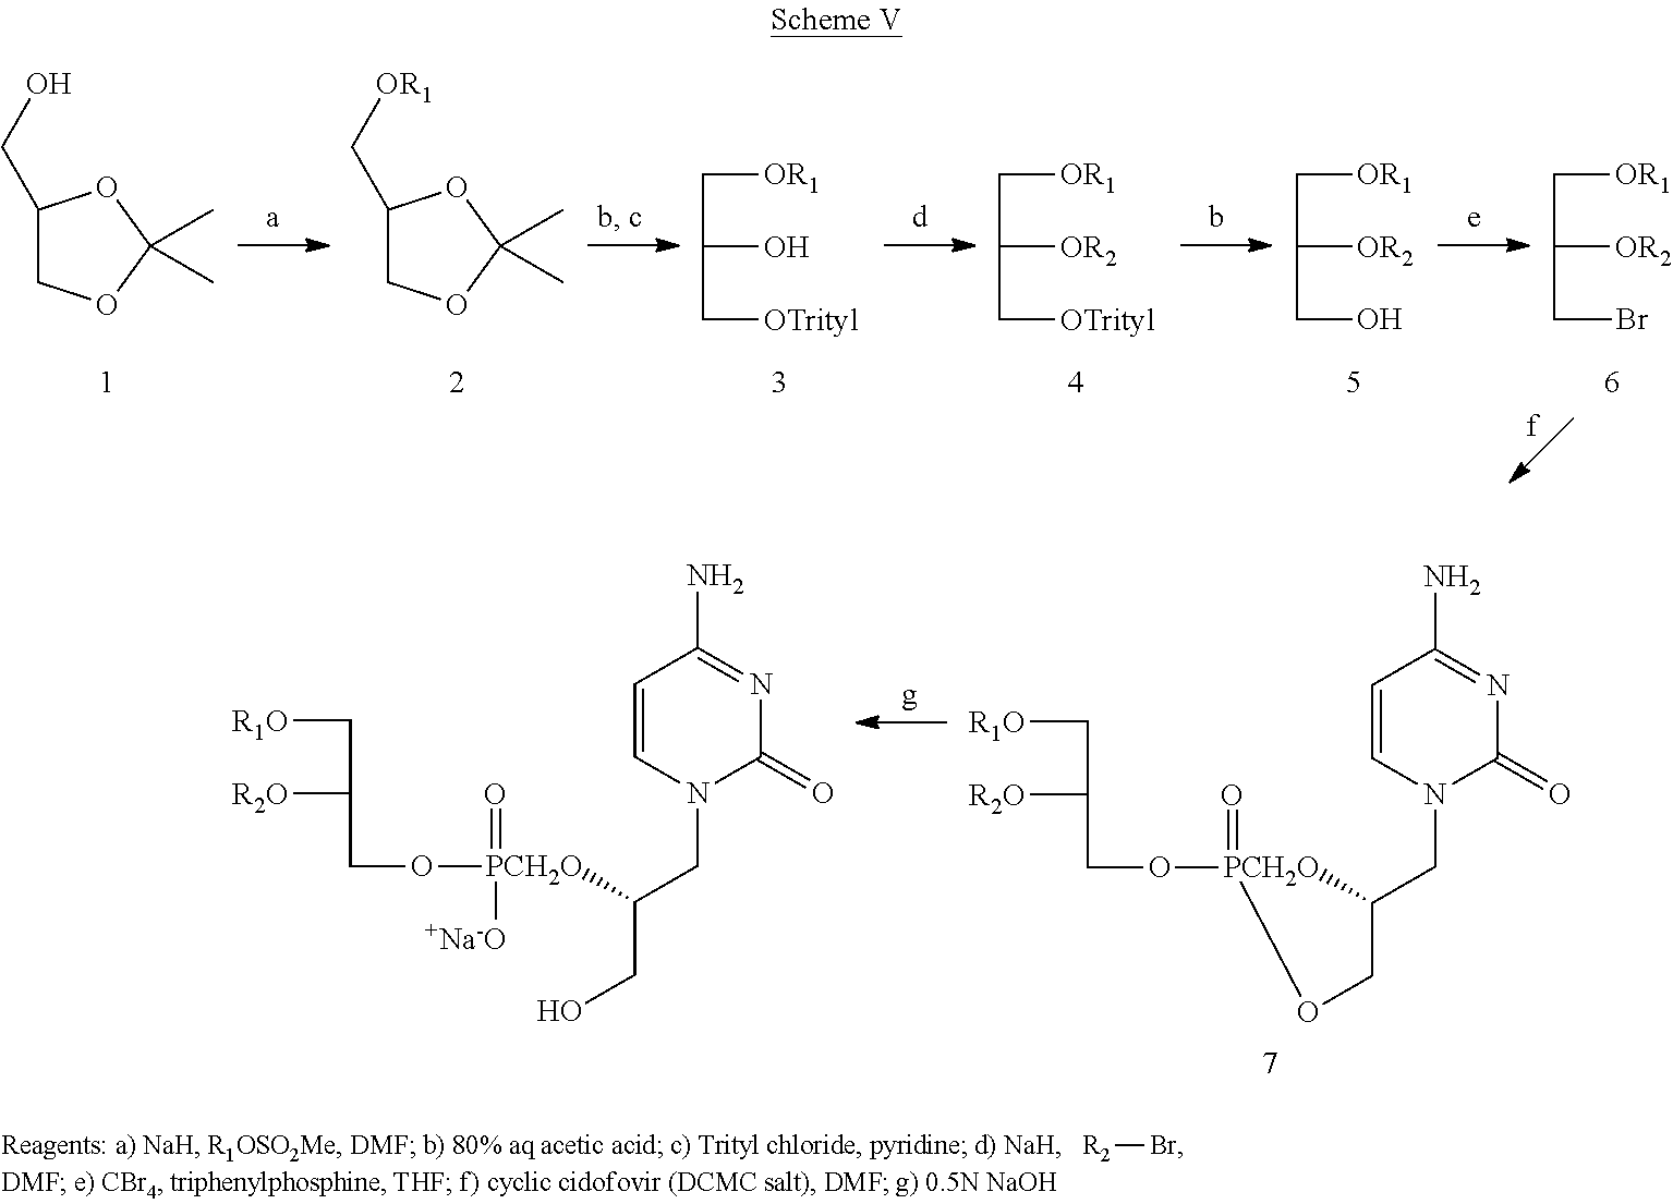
C1(CO)COC(C)(C)O1.C1(C[OR1])COC(C)(C)O1.C(C(C[OTrityl])O)[OR1].C(C(C[OTrityl])[OR2])[OR1].C(C(CO)[OR2])[OR1].C(C(CBr)[OR2])[OR1].C1=CN(CC(CO)[PCH2O](=O)([+Na-O])OCC([R2O])C[R1O])C(=O)N=C1N.C1=CN(CC2CO[PCH2O]2(=O)OCC([R2O])C[R1O])C(=O)N=C1N.[R2]Br
